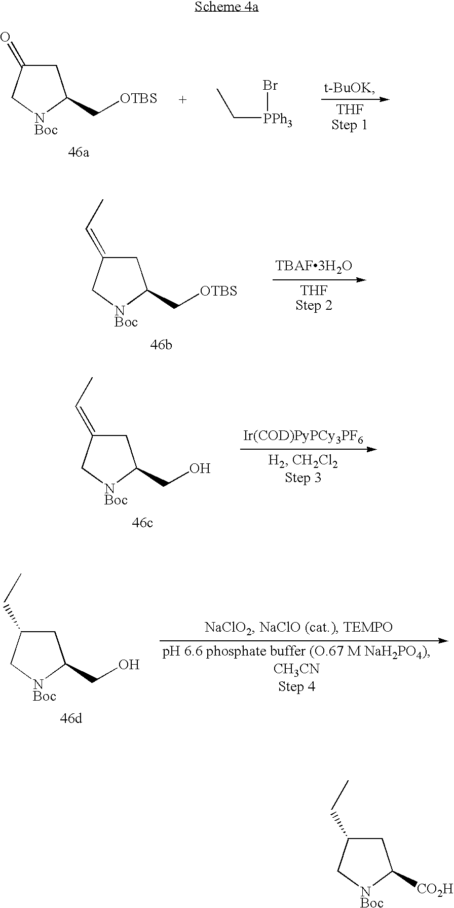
C1C(=O)C[NBoc]C1C[OTBS].CC[PPh3]Br.C1C(=CC)C[NBoc]C1C[OTBS].C1C(=CC)C[NBoc]C1CO.C1C(CC)C[NBoc]C1CO.C1C(CC)C[NBoc]C1[CO2H]
